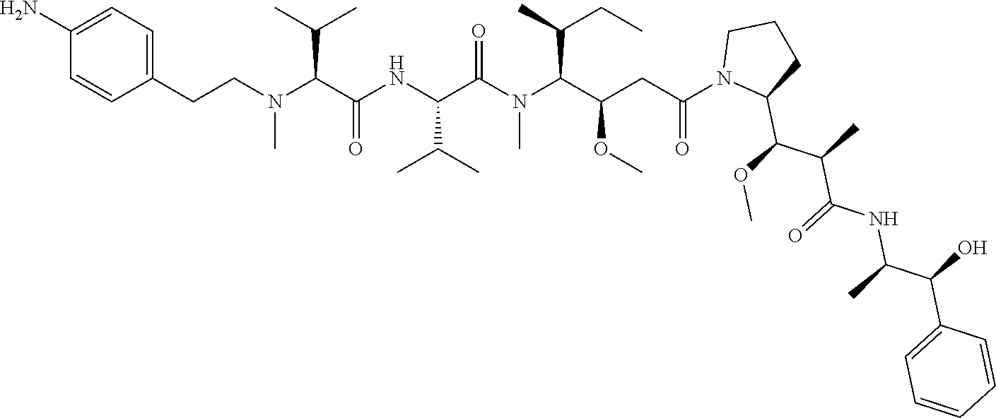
C(CN(C(C(NC(C(N(C(C(CC(N1C(C(OC)C(C(NC(C)C(O)C2=CC=CC=C2)=O)C)CCC1)=O)OC)C(C)CC)C)=O)C(C)C)=O)C(C)C)C)C1=CC=C(N)C=C1
